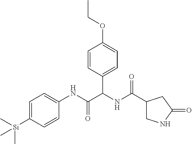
C1=C([Si](C)(C)C)C=CC(NC(C(NC(=O)C2CNC(=O)C2)C2=CC=C(OCC)C=C2)=O)=C1
